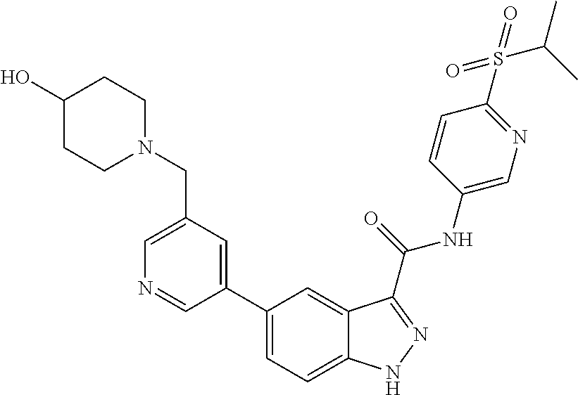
C1(CN2CCC(O)CC2)=CN=CC(C2=CC=C3C(=C2)C(C(NC2=CN=C(S(=O)(=O)C(C)C)C=C2)=O)=NN3)=C1
